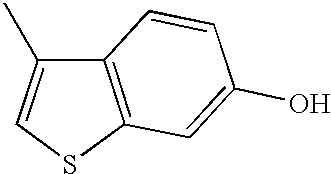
C12=C(SC=C1C)C=C(O)C=C2
